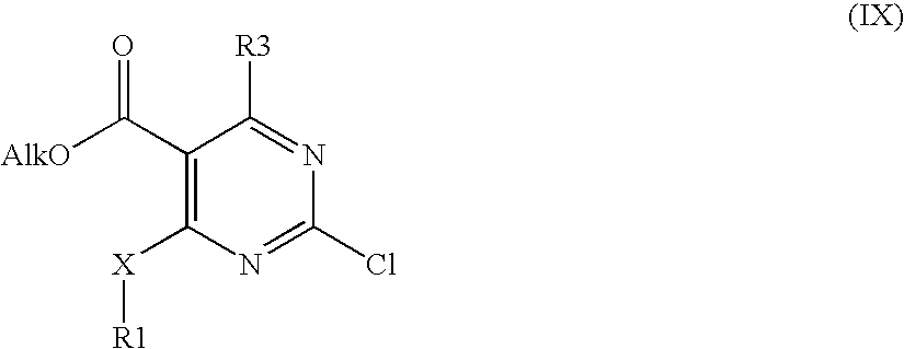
C1(C([AlkO])=O)=C([X][R1])N=C(Cl)N=C1[R3]
